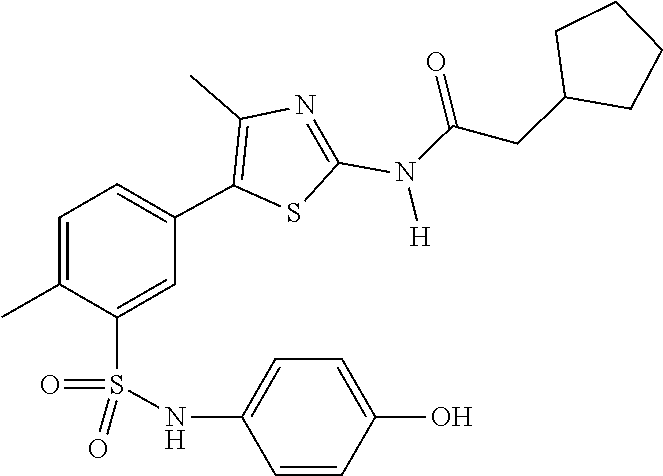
O=C(CC1CCCC1)N(C1=NC(C)=C(C2=CC=C(C)C(S(=O)(NC3=CC=C(O)C=C3)=O)=C2)S1)[H]
